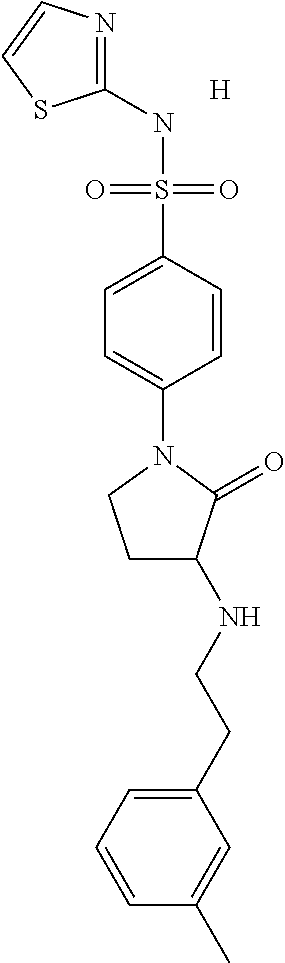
N1(C2=CC=C(S(=O)(=O)NC3=NC=CS3)C=C2)CCC(NCCC2=CC=CC(C)=C2)C1=O.[H]
